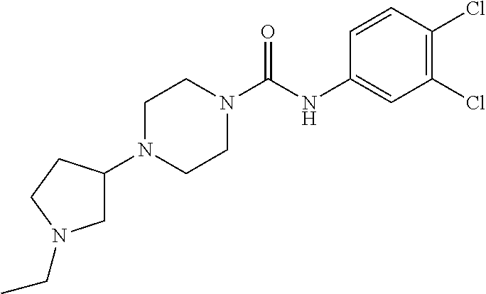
C1(Cl)=C(Cl)C=CC(NC(N2CCN(C3CN(CC)CC3)CC2)=O)=C1
